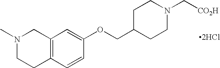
[2HCl].N1(C)CCC2=C(C1)C=C(OCC1CCN(C[CO2H])CC1)C=C2
